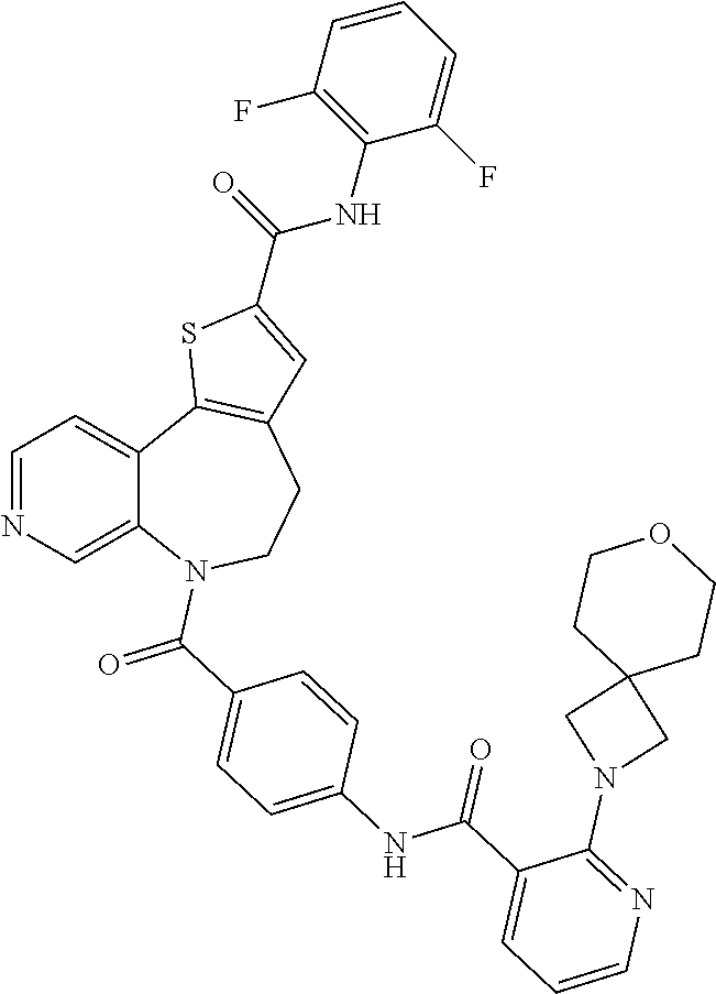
C1=NC=C2C(=C1)C1=C(CCN2C(C2=CC=C(NC(C3=CC=CN=C3N3CC4(C3)CCOCC4)=O)C=C2)=O)C=C(C(NC2=C(F)C=CC=C2F)=O)S1
